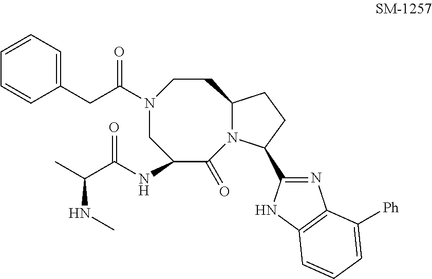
N1(C(CC2=CC=CC=C2)=O)CC(NC(C(C)NC)=O)C(=O)N2C(CC1)CCC2C1=NC2=C(N1)C=CC=C2[Ph]
